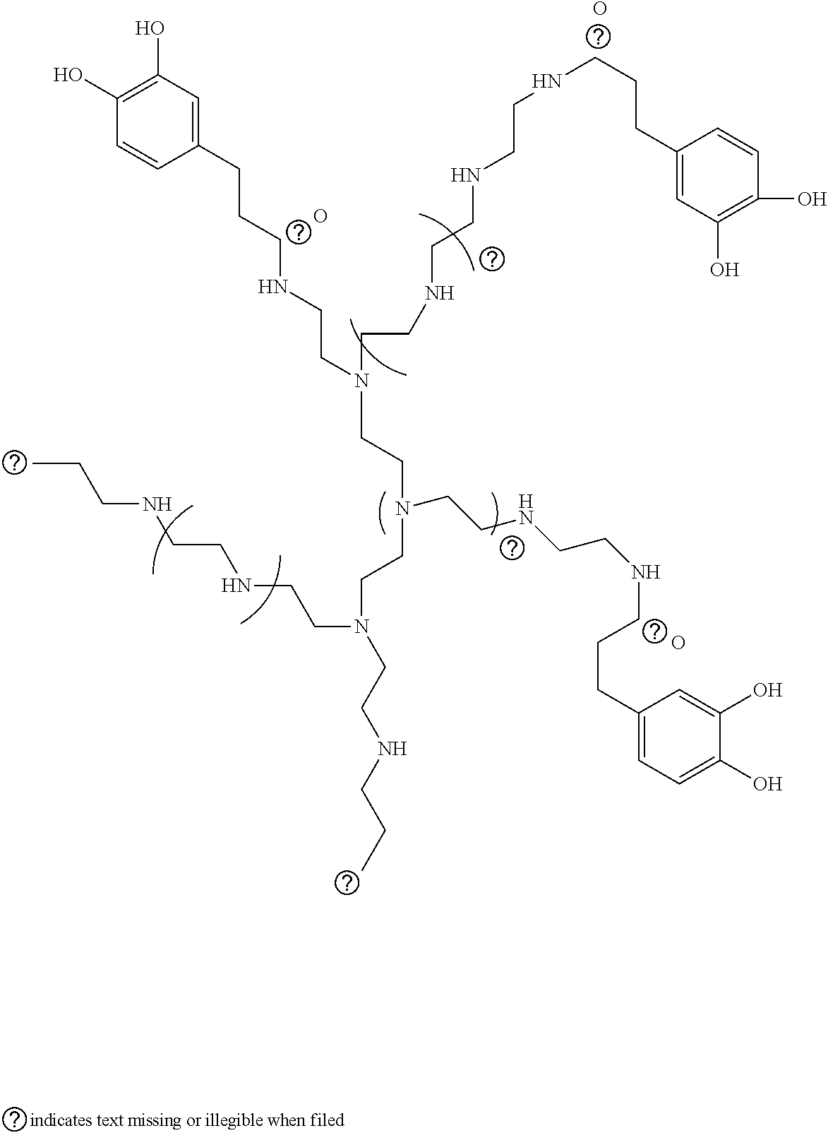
C1(O)=C(O)C=C(CCCNCCN(CCN(CCNCCNCCCC2=CC=C(O)C(O)=C2)CCN(CCNCCC)CCNCCNCCC)CCNCCNCCNCCCC2=CC(O)=C(O)C=C2)C=C1.O.O.O
